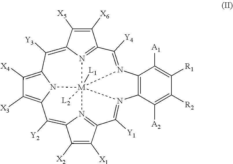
C1([Y4])=N2C3=C(N4=C([Y1])C5=N6C(=C([Y2])C7=C([X3])C([X4])=C8N7[M]246([L1])([L2])N2=C1C([X6])=C([X5])C2=C8[Y3])C([X2])=C5[X1])C([A2])=C([R2])C([R1])=C3[A1]
